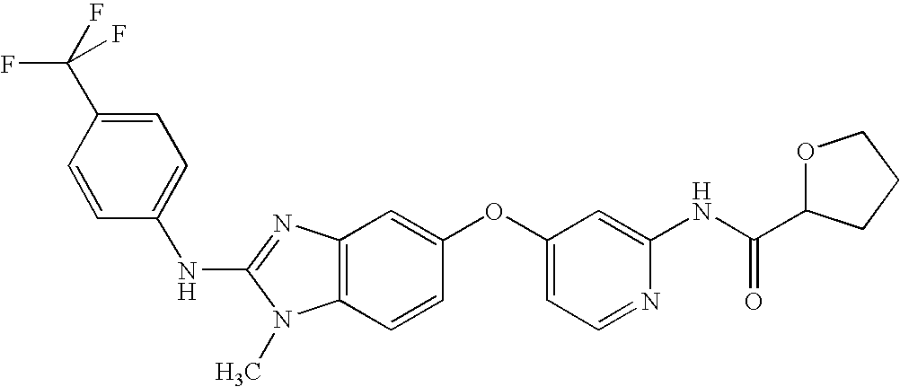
N(C1=NC2=C(N1C)C=CC(OC1=CC=NC(NC(C3OCCC3)=O)=C1)=C2)C1=CC=C(C(F)(F)F)C=C1
